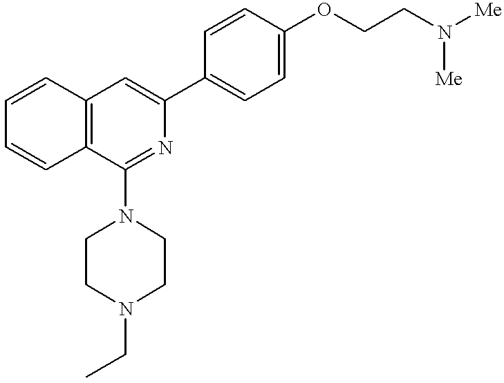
C1=CC2=C(C=C1)C=C(C1=CC=C(OCCN([Me])[Me])C=C1)N=C2N1CCN(CC)CC1
